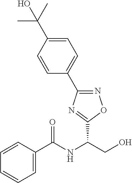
C1(C2=NOC(C(NC(C3=CC=CC=C3)=O)CO)=N2)=CC=C(C(C)(C)O)C=C1
